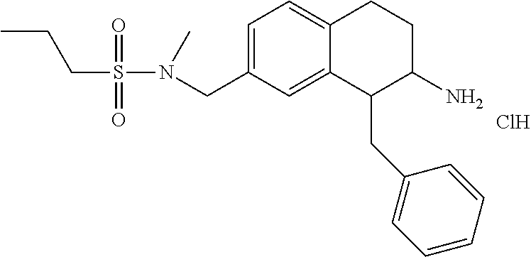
C1=C(CN(S(=O)(=O)CCC)C)C=C2C(=C1)CCC(N)C2CC1=CC=CC=C1.Cl
